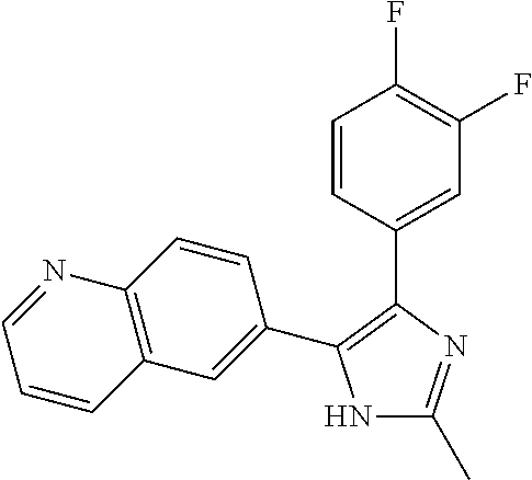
N1C(C)=NC(C2=CC(F)=C(F)C=C2)=C1C1=CC2=C(C=C1)N=CC=C2
